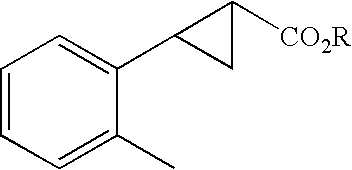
C1=CC=C(C)C(C2CC2[CO2R])=C1
